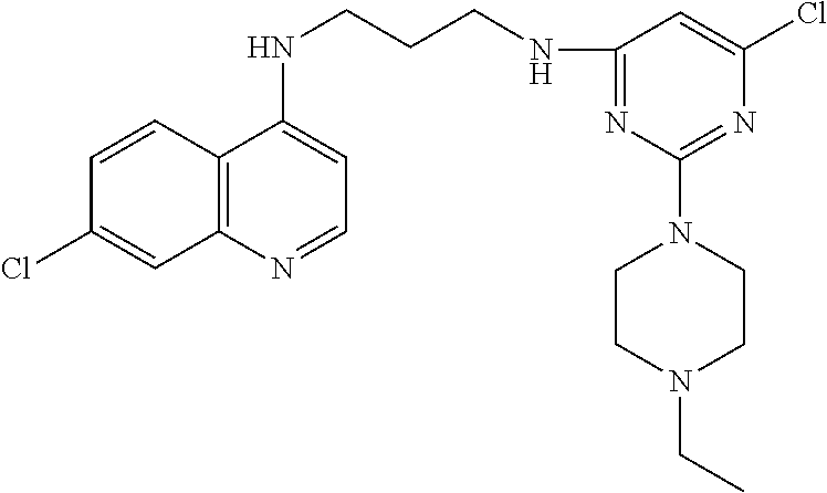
C12=C(N=CC=C1NCCCNC1=NC(N3CCN(CC)CC3)=NC(Cl)=C1)C=C(Cl)C=C2
